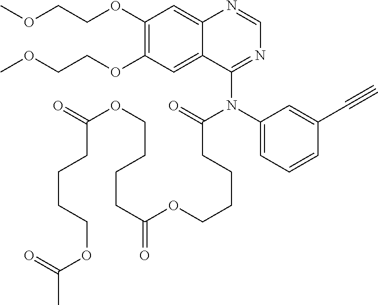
C1(OCCOC)=C(OCCOC)C=C2C(=C1)N=CN=C2N(C1=CC=CC(C#C)=C1)C(=O)CCCCOC(CCCCOC(CCCCOC(C)=O)=O)=O
